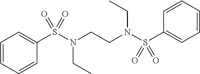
C1=CC=CC(S(N(CCN(S(C2=CC=CC=C2)(=O)=O)CC)CC)(=O)=O)=C1
